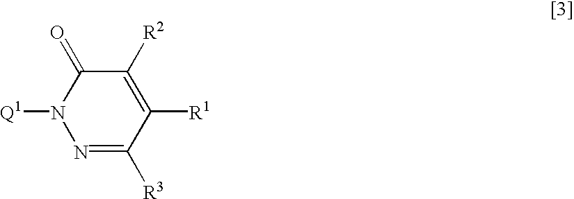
N1([Q1])N=C([R3])C([R1])=C([R2])C1=O
